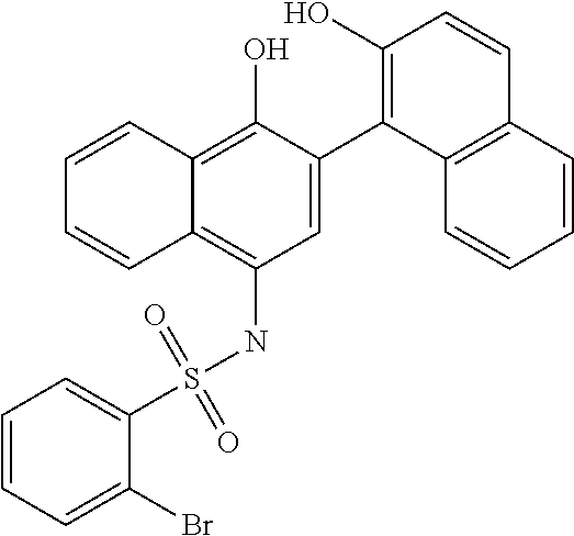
C1=C(C2=C(O)C=CC3=C2C=CC=C3)C(O)=C2C(=C1NS(C1=CC=CC=C1Br)(=O)=O)C=CC=C2
